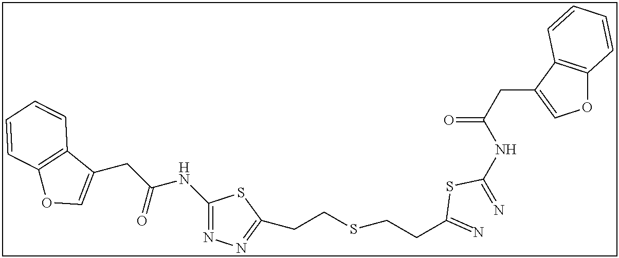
C1(NC(CC2=COC3=C2C=CC=C3)=O)=NN=C(CCSCCC(=N)SC(=N)NC(CC2=COC3=C2C=CC=C3)=O)S1
